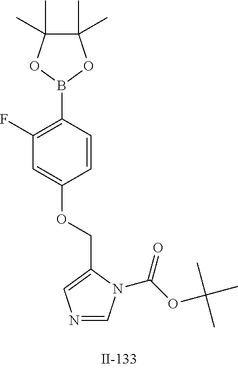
C1(C)(C)C(C)(C)OB(C2=C(F)C=C(OCC3=CN=CN3C(=O)OC(C)(C)C)C=C2)O1
